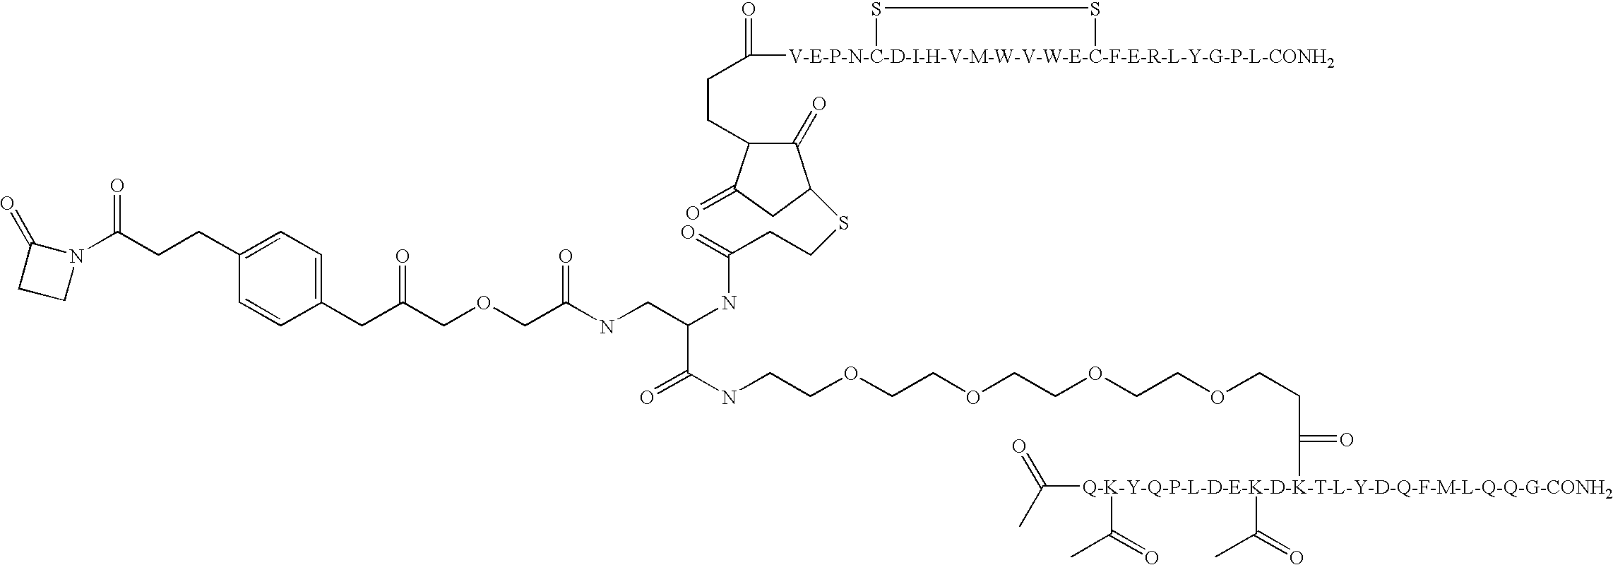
CC(=O)[Q-K-Y-Q-P-L-D-E-K-D-K-T-L-Y-D-Q-F-M-L-Q-Q-G-CONH2](C(C)=O)(C(C)=O)C(CCOCCOCCOCCOCCNC(=O)C(CNC(COCC(CC1=CC=C(CCC(N2C(=O)CC2)=O)C=C1)=O)=O)NC(CCSC1C(=O)C(CCC([V-E-P-N-C-D-I-H-V-M-W-V-W-E-C-F-E-R-L-Y-G-P-L-CONH2]2SS2)=O)C(=O)C1)=O)=O
